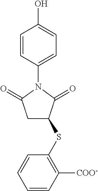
C1=CC(N2C(=O)CC(SC3=C([COO-])C=CC=C3)C2=O)=CC=C1O
